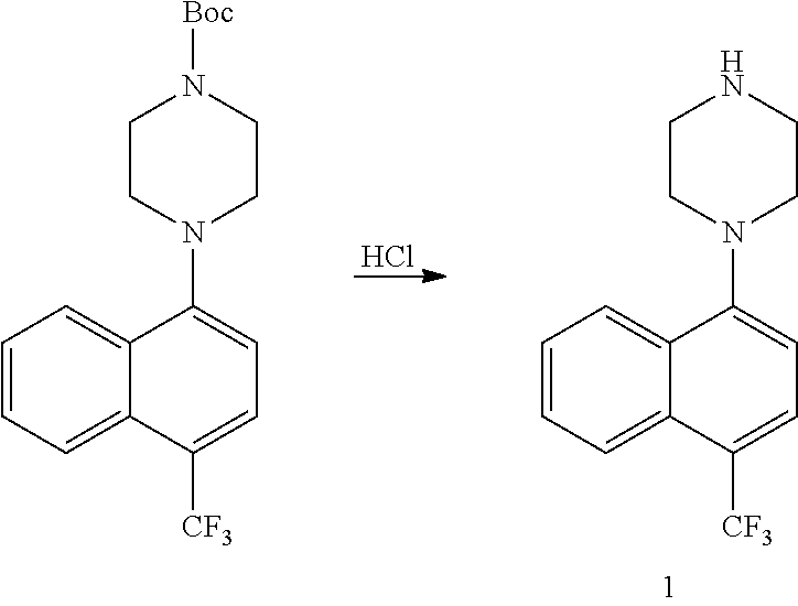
C1=CC=C2C(=C1)C(N1CCNCC1)=CC=C2[CF3].Cl.C1=CC=C2C(=C1)C(N1CCN([Boc])CC1)=CC=C2[CF3]
